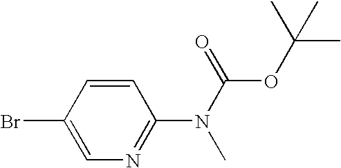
C1=CC(Br)=CN=C1N(C)C(OC(C)(C)C)=O
